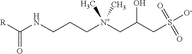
[R]C(NCCC[N+](CC(CS([O-])(=O)=O)O)(C)C)=O
